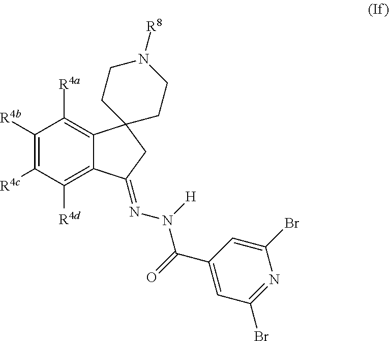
C1([R4b])=C([R4c])C([R4d])=C2C(=C1[R4a])C1(CC2=NN(C(C2=CC(Br)=NC(Br)=C2)=O)[H])CCN([R8])CC1
